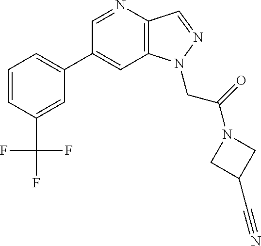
C1(C2=CC=CC(C(F)(F)F)=C2)=CC2=C(C=NN2CC(=O)N2CC(C#N)C2)N=C1
